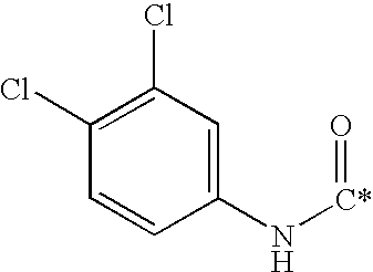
C1(Cl)=C(Cl)C=C(N[C*]=O)C=C1
